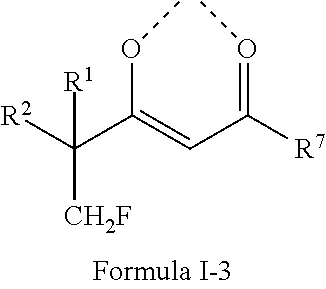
[R2]C(C(=CC([R7])=OC)OC)([R1])[CH2F]
